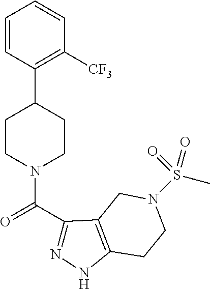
C1=CC(C2CCN(C(C3=NNC4=C3CN(S(C)(=O)=O)CC4)=O)CC2)=C([CF3])C=C1
